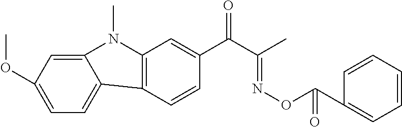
C12=C(C=C(C(C(C)=NOC(C3=CC=CC=C3)=O)=O)C=C1)N(C)C1=CC(OC)=CC=C21
